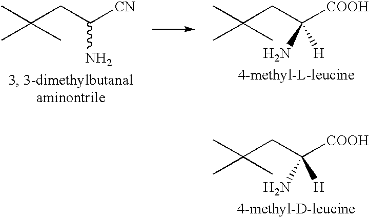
C(CC([CN])N)(C)(C)C.C(CC([COOH])(N)[H])(C)(C)C.C(CC([COOH])(N)[H])(C)(C)C
